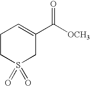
C1CS(=O)(=O)CC(C(=O)[OCH3])=C1
